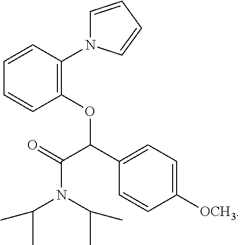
C1=CC(N2C=CC=C2)=C(OC(C2=CC=C([OCH3])C=C2)C(N(C(C)C)C(C)C)=O)C=C1
